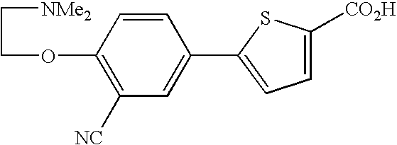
C1(OCC[NMe2])=C([NC])C=C(C2=CC=C([CO2H])S2)C=C1
